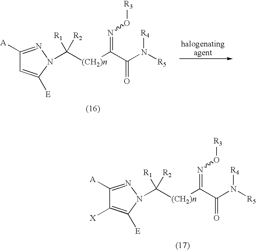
C1([A])=NN(C([R1])([R2])[(CH2)n]C(C(N([R5])[R4])=O)=NO[R3])C([E])=C1.C1([A])=NN(C([R1])([R2])[(CH2)n]C(C(N([R5])[R4])=O)=NO[R3])C([E])=C1[X]
